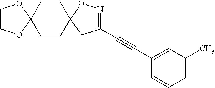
C12(CCC3(CC1)CC(C#CC1=CC(C)=CC=C1)=NO3)OCCO2
